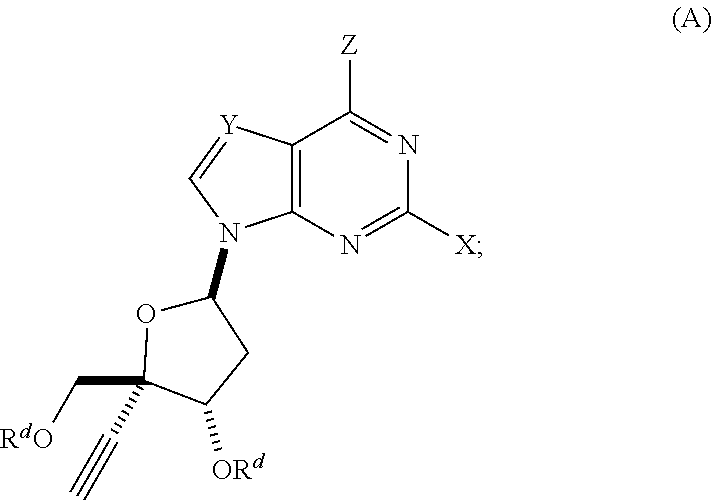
C12=C(N=C([X])N=C1[Z])N(C1OC(C[RdO])(C#C)C([ORd])C1)C=[Y]2
